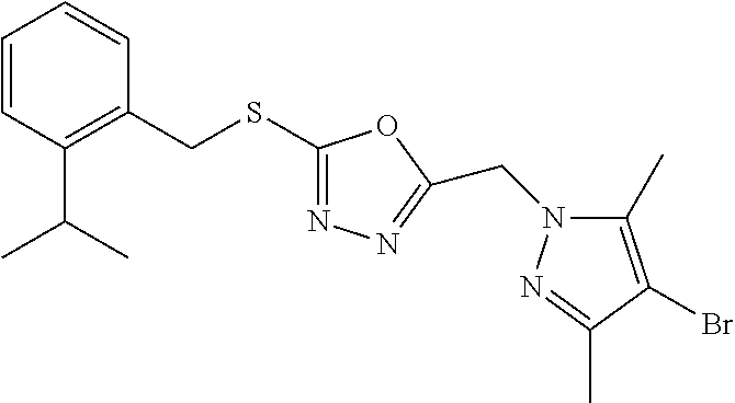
C1=CC(C(C)C)=C(CSC2=NN=C(CN3C(C)=C(Br)C(C)=N3)O2)C=C1
